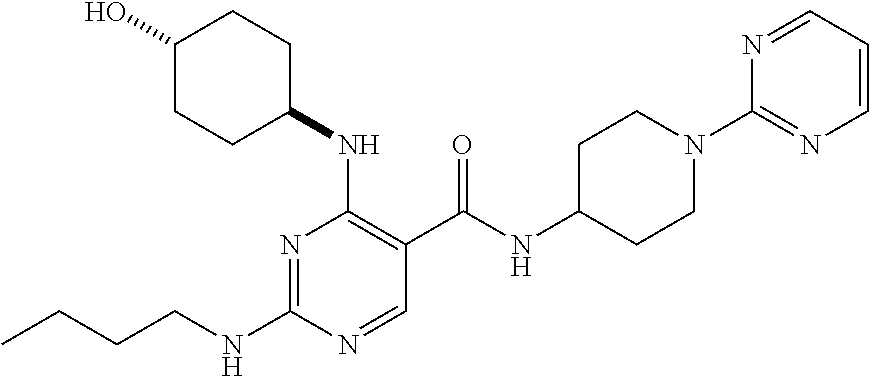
CCCCNC1=NC(NC2CCC(O)CC2)=C(C(NC2CCN(C3=NC=CC=N3)CC2)=O)C=N1
